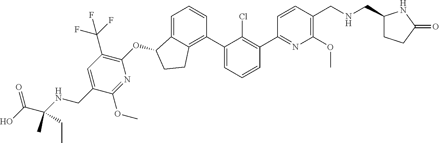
O(C1C2=CC=CC(C3=CC=CC(C4=NC(OC)=C(CNCC5CCC(=O)N5)C=C4)=C3Cl)=C2CC1)C1=C(C(F)(F)F)C=C(CNC(C(O)=O)(C)CC)C(OC)=N1
